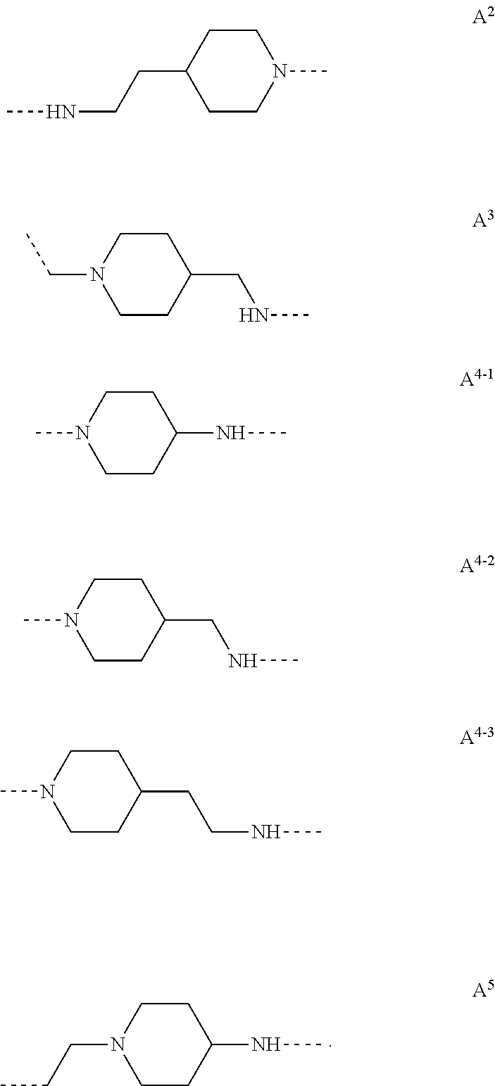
C1N(CCC)CCC(NC)C1.C1(CCNC)CCN(C)CC1.C1N(CC)CCC(CNC)C1.N1(C)CCC(NC)CC1.C1N(C)CCC(CNC)C1.C1N(C)CCC(CCNC)C1
